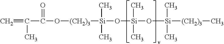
C=C(C)C(=O)O[(CH2)3][Si](O[Si](O[Si]([(CH2)3]C)(C)C)(C)C)(C)C
